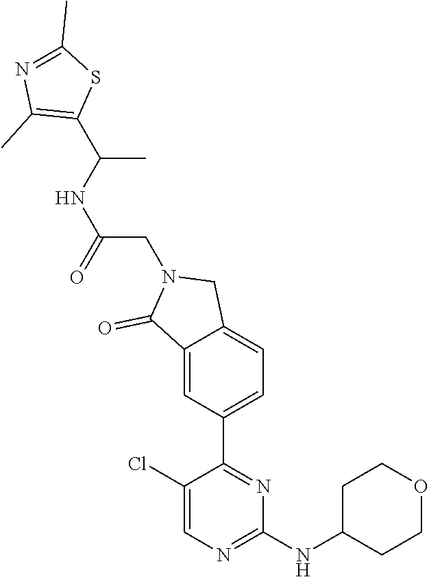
C1(Cl)=CN=C(NC2CCOCC2)N=C1C1=CC=C2C(=C1)C(=O)N(CC(NC(C)C1=C(C)N=C(C)S1)=O)C2
